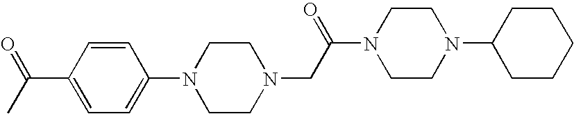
N1(C2=CC=C(C(C)=O)C=C2)CCN(CC(N2CCN(C3CCCCC3)CC2)=O)CC1
